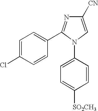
C1=C(Cl)C=CC(C2=NC([CN])=CN2C2=CC=C([SO2CH3])C=C2)=C1
